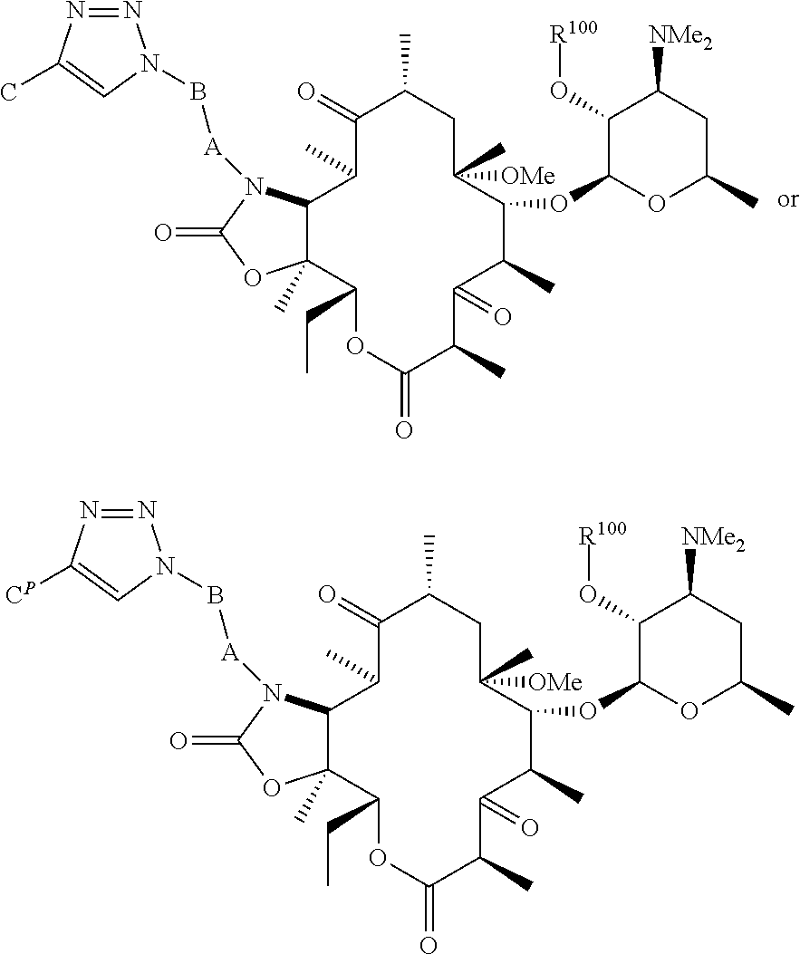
C1(=O)C(C)C2C(C)(C(CC)OC(=O)C(C)C(=O)C(C)C(OC3OC(C)CC([NMe2])C3O[R100])C(C)([OMe])CC1C)OC(=O)N2[A]BN1N=NC([CP])=C1.C1(=O)C(C)C2C(C)(C(CC)OC(=O)C(C)C(=O)C(C)C(OC3OC(C)CC([NMe2])C3O[R100])C(C)([OMe])CC1C)OC(=O)N2[A]BN1N=NC(C)=C1
